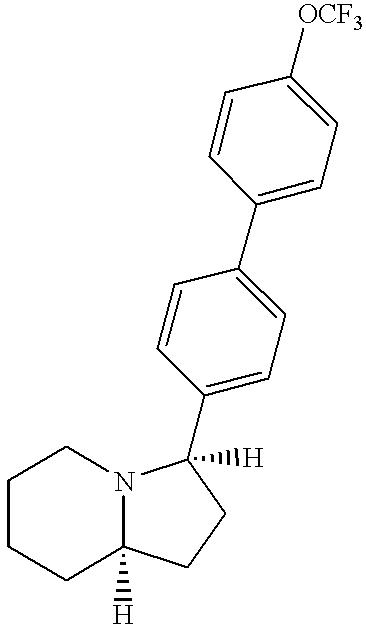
C1CCC2([H])N(C1)C([H])(C1=CC=C(C3=CC=C([OCF3])C=C3)C=C1)CC2
